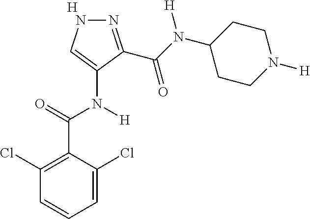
[H].C1=C(Cl)C(C(=O)N(C2=CNN=C2C(N(C2CCN([H])CC2)[H])=O)[H])=C(Cl)C=C1
